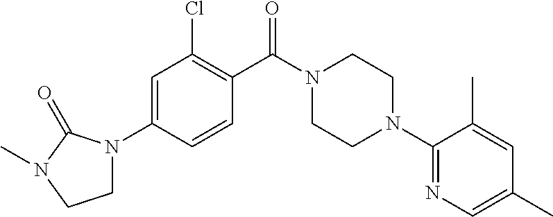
C1=C(N2CCN(C)C2=O)C=CC(C(N2CCN(C3=NC=C(C)C=C3C)CC2)=O)=C1Cl
